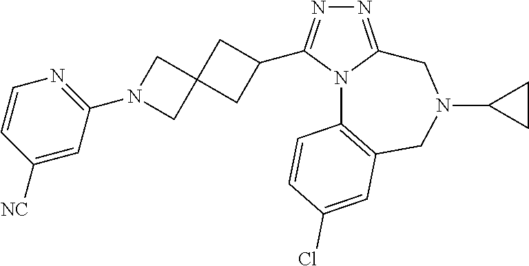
N1=C2N(C(C3CC4(C3)CN(C3=NC=CC([NC])=C3)C4)=N1)C1=C(CN(C3CC3)C2)C=C(Cl)C=C1
